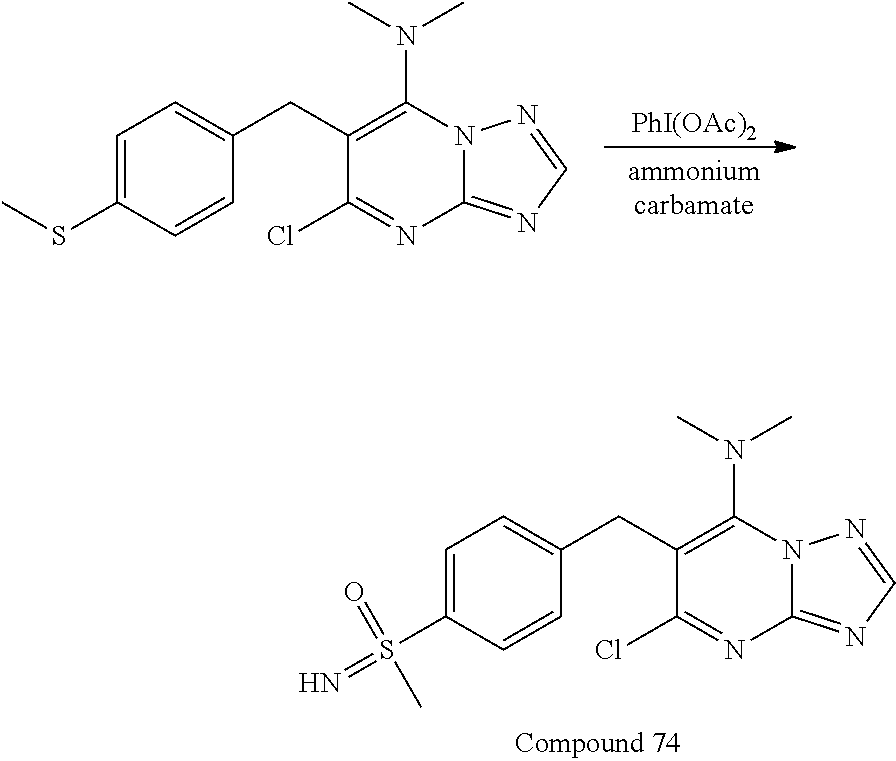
[PhI(OAc)2].C1=C(SC)C=CC(CC2=C(N(C)C)N3C(=NC=N3)N=C2Cl)=C1.C1=C(S(=N)(=O)C)C=CC(CC2=C(N(C)C)N3C(=NC=N3)N=C2Cl)=C1
